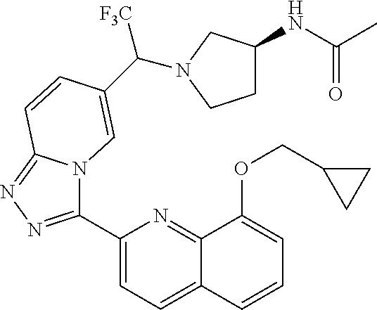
C1(C2=NN=C3N2C=C(C(N2CC(NC(C)=O)CC2)[F3C])C=C3)=CC=C2C(=N1)C(OCC1CC1)=CC=C2
